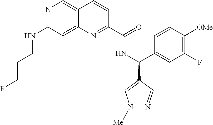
N1=C(NCCCF)C=C2C(=C1)C=CC(C(=O)NC(C1=CN([Me])N=C1)C1=CC(F)=C([OMe])C=C1)=N2
